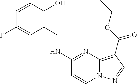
C1=CC(O)=C(CNC2=NC3=C(C(OCC)=O)C=NN3C=C2)C=C1F
